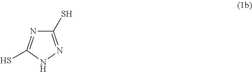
C1(S)=NNC(S)=N1
